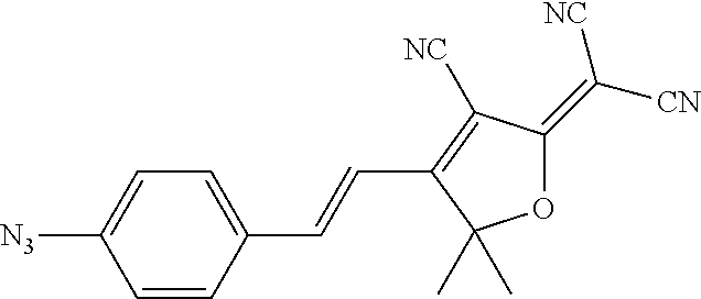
C1(C=CC2=C([NC])C(=C([CN])[NC])OC2(C)C)=CC=C([N3])C=C1
